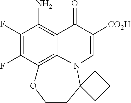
C1(F)=C(F)C2=C3C(=C1N)C(=O)C([CO2H])=CN3C1(CCO2)CCC1
